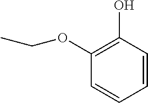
C1=CC=CC(OCC)=C1O
